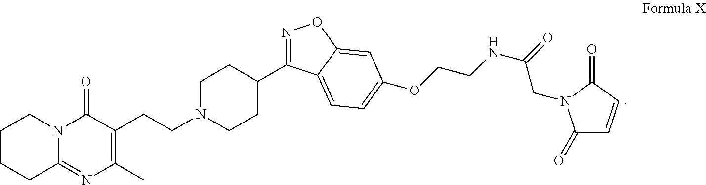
C1CCC2=NC(C)=C(CCN3CCC(C4=NOC5=CC(OCCNC(=O)CN6C(=O)C=CC6=O)=CC=C45)CC3)C(=O)N2C1
